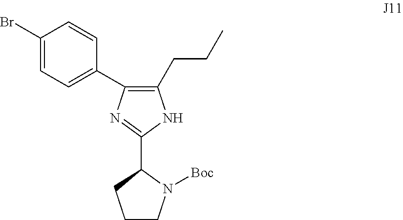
C1(C2CCCN2[Boc])=NC(C2=CC=C(Br)C=C2)=C(CCC)N1
